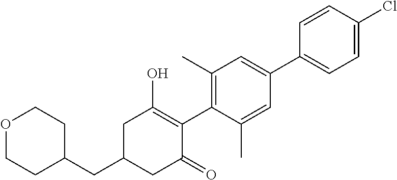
C1(CC2CC(=O)C(C3=C(C)C=C(C4=CC=C(Cl)C=C4)C=C3C)=C(O)C2)CCOCC1
